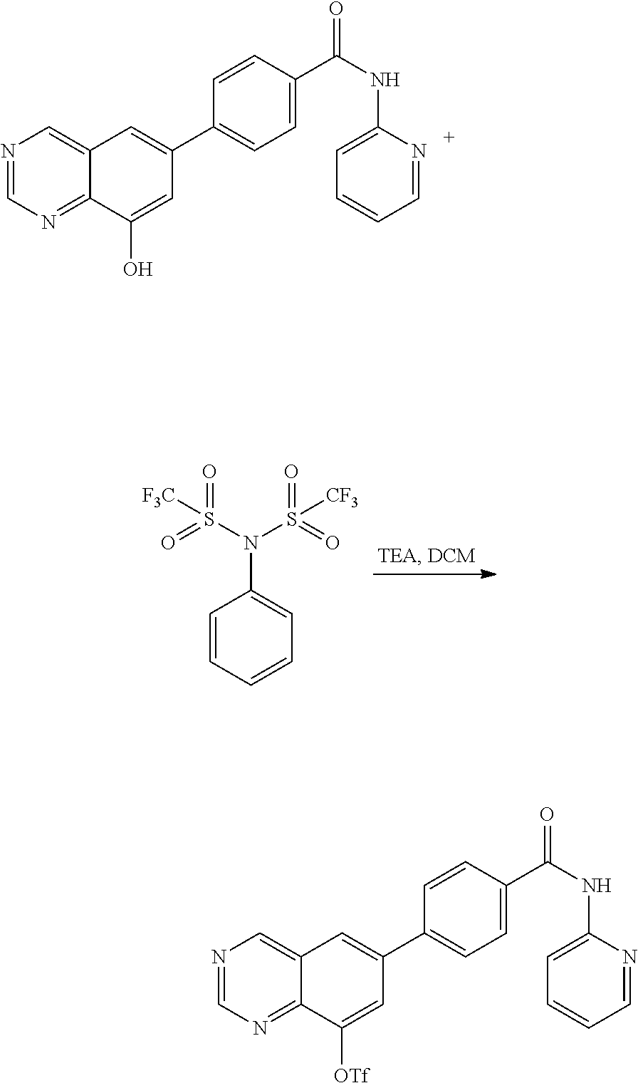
C1=CC=CC=C1N(S(=O)(=O)[CF3])S(=O)(=O)[F3C].N1=CN=C2C(=C1)C=C(C1=CC=C(C(NC3=CC=CC=N3)=O)C=C1)C=C2O.N1=CN=C2C(=C1)C=C(C1=CC=C(C(NC3=CC=CC=N3)=O)C=C1)C=C2[OTf]
